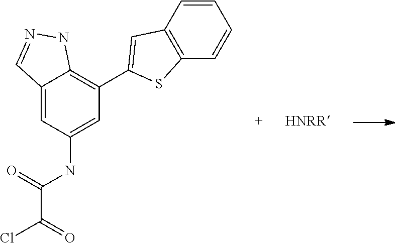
C12=CC(NC(=O)C(Cl)=O)=CC(C3=CC4=C(S3)C=CC=C4)=C1NN=C2
